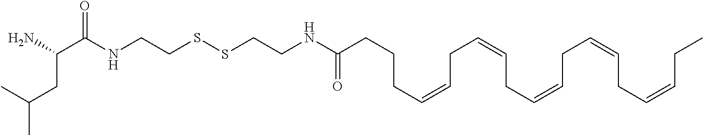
C(NCCSSCCNC(CCCC=CCC=CCC=CCC=CCC=CCC)=O)(=O)C(N)CC(C)C
